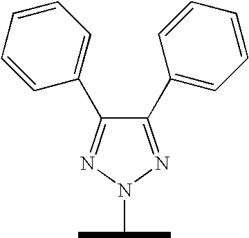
C1(C2=CC=CC=C2)=NN(C(C)C)N=C1C1=CC=CC=C1
